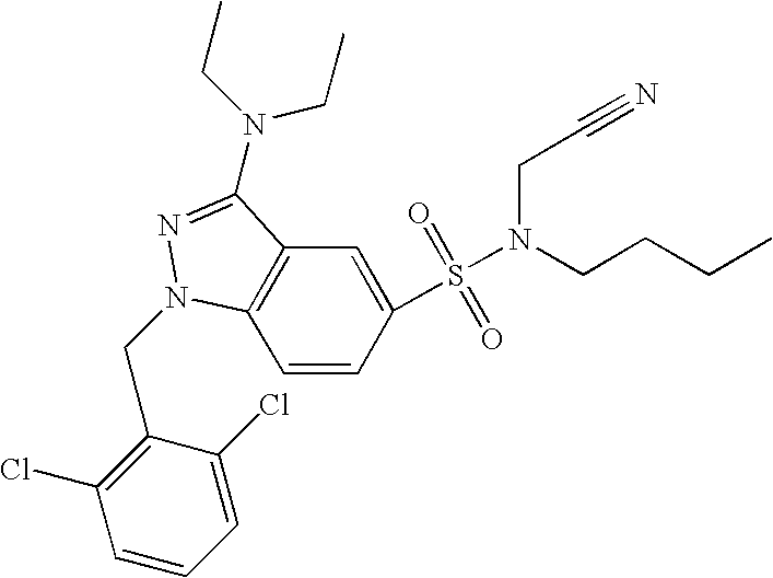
C1=CC(S(=O)(=O)N(CCCC)CC#N)=CC2=C1N(CC1=C(Cl)C=CC=C1Cl)N=C2N(CC)CC
